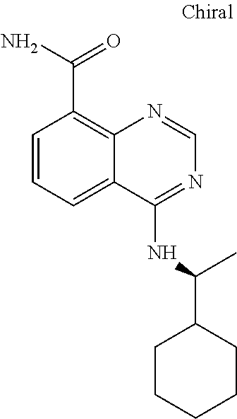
C1CCCCC1C(NC1=NC=NC2=C(C(N)=O)C=CC=C12)C
